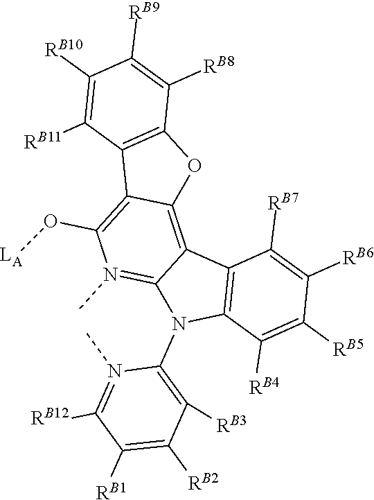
C1([RB8])=C([RB9])C([RB10])=C([RB11])C2=C1OC1=C3C4=C(C([RB4])=C([RB5])C([RB6])=C4[RB7])N(C4=C([RB3])C([RB2])=C([RB1])C([RB12])=N4C)C3=N(C)C(O[LA])=C21
